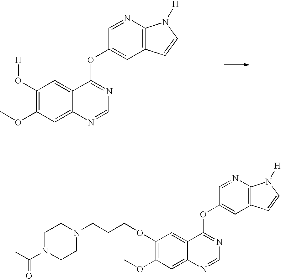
C1(O[H])=C(OC)C=C2C(=C1)C(OC1=CC3=C(N=C1)N([H])C=C3)=NC=N2.C1(OCCCN2CCN(C(C)=O)CC2)=C(OC)C=C2C(=C1)C(OC1=CC3=C(N=C1)N([H])C=C3)=NC=N2
